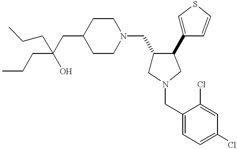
C1(CC(CCC)(O)CCC)CCN(CC2CN(CC3=CC=C(Cl)C=C3Cl)CC2C2=CSC=C2)CC1
